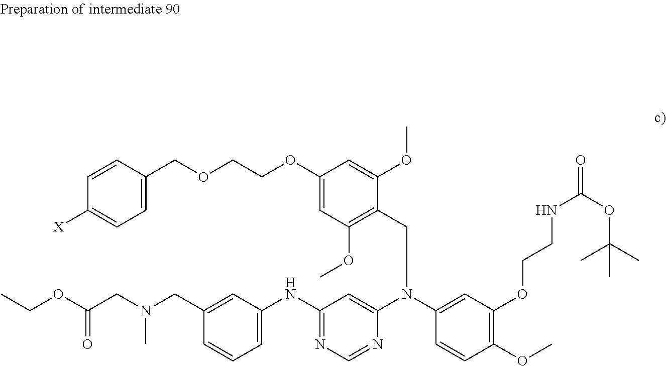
C1=C(COCCOC2=CC(OC)=C(CN(C3=CC(NC4=CC=CC(CN(CC(OCC)=O)C)=C4)=NC=N3)C3=CC(OCCNC(OC(C)(C)C)=O)=C(OC)C=C3)C(OC)=C2)C=CC([X])=C1
